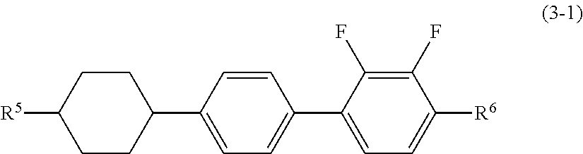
[R5]C1CCC(C2=CC=C(C3=CC=C([R6])C(F)=C3F)C=C2)CC1
